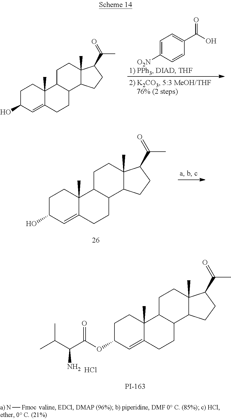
C1C(O)C=C2C(C)(C1)C1C(CC2)C2C(C)(CC1)C(C(=O)C)CC2.C1=C([O2N])C=CC(C(O)=O)=C1.C1C(O)C=C2C(C)(C1)C1C(CC2)C2C(C)(CC1)C(C(=O)C)CC2.C1C(OC(=O)C(N)C(C)C)C=C2C(C)(C1)C1C(CC2)C2C(C)(CC1)C(C(=O)C)CC2.Cl.N[Fmoc]
